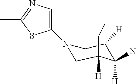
N1(C2=CN=C(C)S2)CC2([H])C(N)([H])C([H])(C1)CC2
